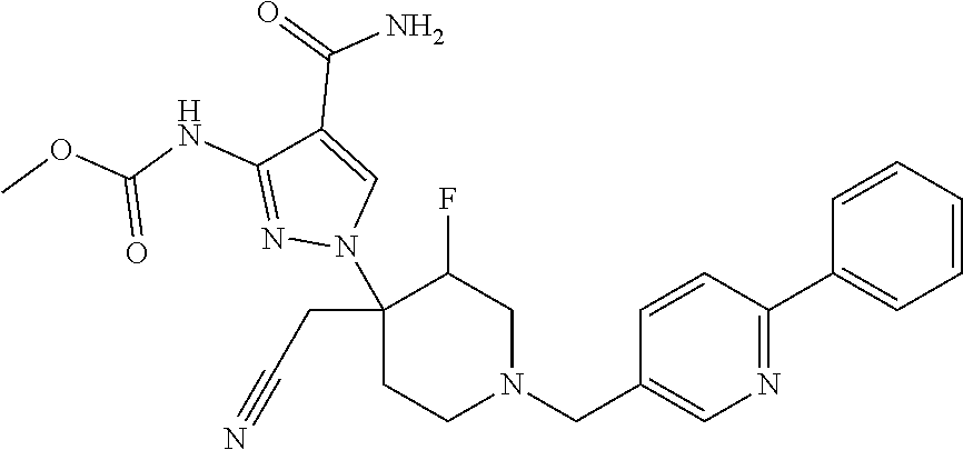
C1(N2C=C(C(=O)N)C(NC(OC)=O)=N2)(CC#N)CCN(CC2=CN=C(C3=CC=CC=C3)C=C2)CC1F
